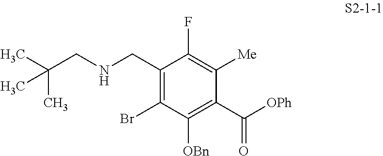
C1(CNCC(C)(C)C)=C(Br)C([OBn])=C(C([OPh])=O)C([Me])=C1F
